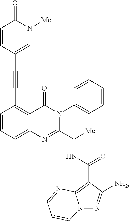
C12=CC=CC(C#CC3=CN([Me])C(=O)C=C3)=C1C(=O)N(C1=CC=CC=C1)C(C([Me])NC(C1=C3N(N=C1[NH2])C=CC=N3)=O)=N2
